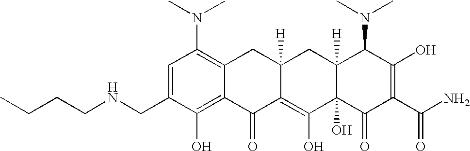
C1(CNCCCC)=CC(N(C)C)=C2C(=C1O)C(=O)C1=C(O)C3(O)C([H])(CC1([H])C2)C(N(C)C)C(O)=C(C(N)=O)C3=O
